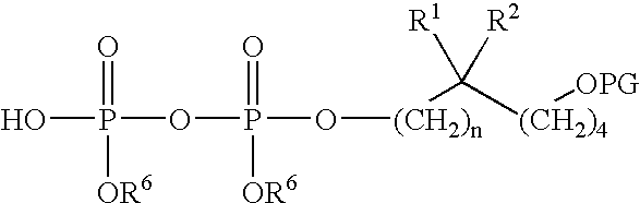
O(P(O[(CH2)n]C([(CH2)4][OPG])([R2])[R1])([OR6])=O)P(O)([OR6])=O
